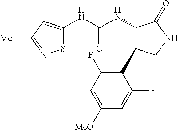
S1C(NC(NC2C(C3=C(F)C=C([MeO])C=C3F)CNC2=O)=O)=CC([Me])=N1
